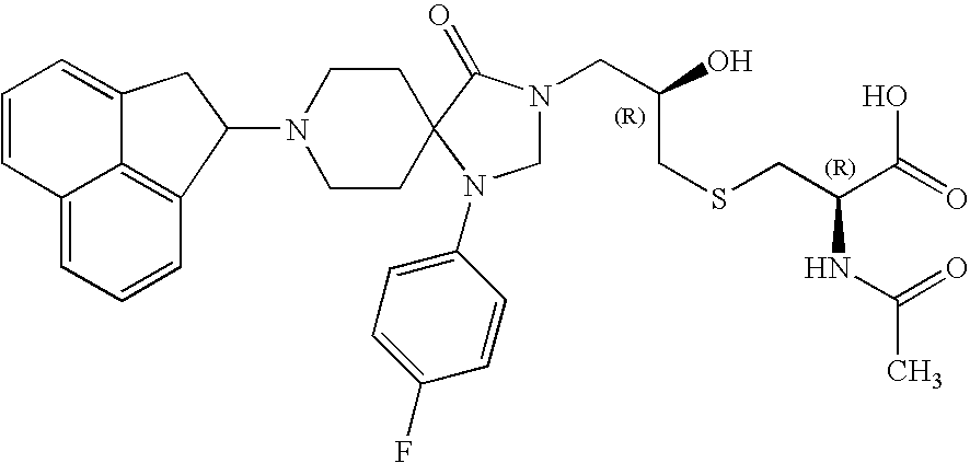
C1N(CC(O)CSCC(C(=O)O)NC(C)=O)C(=O)C2(N1C1=CC=C(F)C=C1)CCN(C1C3=C4C(=CC=C3)C=CC=C4C1)CC2
